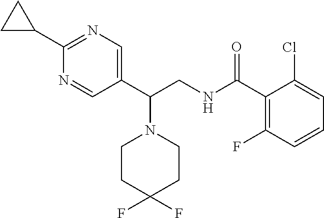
N1=CC(C(CNC(C2=C(F)C=CC=C2Cl)=O)N2CCC(F)(F)CC2)=CN=C1C1CC1
